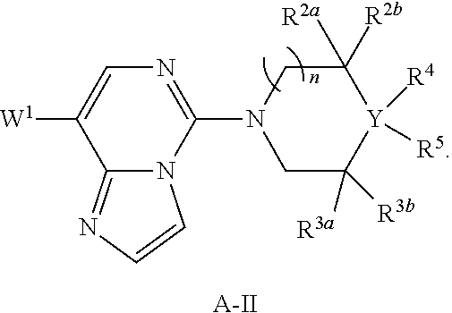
C1=C([W1])C2=NC=CN2C(N2CC([R3a])([R3b])[Y]([R4])([R5])C([R2a])([R2b])C2)=N1.[A-II]
